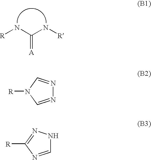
[R]NC(N[R])=[A].N1=CN([R])C=N1.C1=NC([R])=NN1
